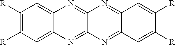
C1([R])=C([R])C=C2C(=C1)N=C1C(=N2)N=C2C(=N1)C=C([R])C([R])=C2
